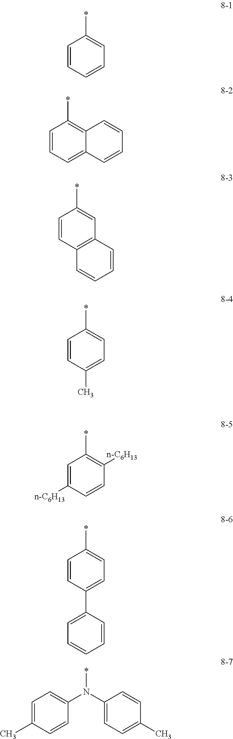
C1=CC=CC=C1*.C1=CC=C2C(=C1*)C=CC=C2.C1=CC2=C(C=C1*)C=CC=C2.C1=CC(C)=CC=C1*.C1=C([n-C6H13])C=CC([n-C6H13])=C1*.C1=CC(C2=CC=CC=C2)=CC=C1*.C1=C(N(C2=CC=C(C)C=C2)*)C=CC(C)=C1
